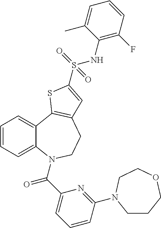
C1=CC=C2C(=C1)C1=C(CCN2C(C2=CC=CC(N3CCCOCC3)=N2)=O)C=C(S(NC2=C(F)C=CC=C2C)(=O)=O)S1
